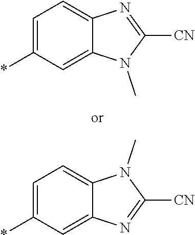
C1=C(*)C=C2C(=C1)N=C([CN])N2C.C1=C(*)C=C2C(=C1)N(C)C([CN])=N2
